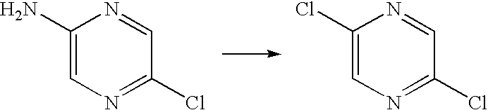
C1(N)=CN=C(Cl)C=N1.C1(Cl)=CN=C(Cl)C=N1
